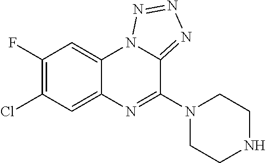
C1(F)=C(Cl)C=C2C(=C1)N1C(=NN=N1)C(N1CCNCC1)=N2
